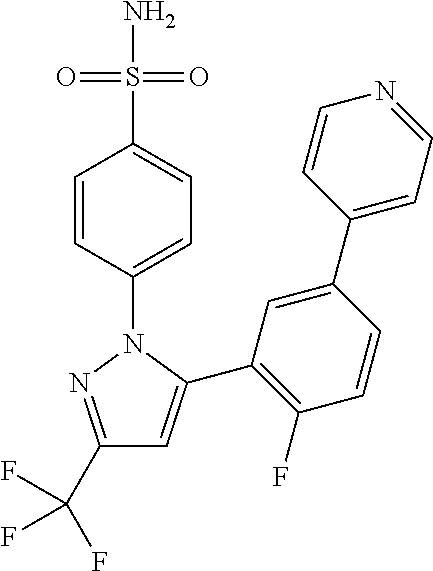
C1(C(F)(F)F)=NN(C2=CC=C(S(N)(=O)=O)C=C2)C(C2=C(F)C=CC(C3=CC=NC=C3)=C2)=C1
